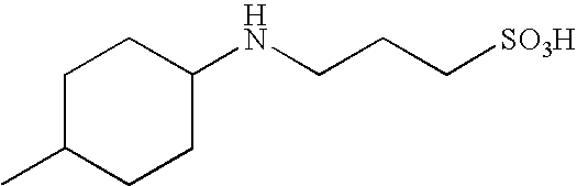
C1C(C)CCC(NCCC[SO3H])C1
